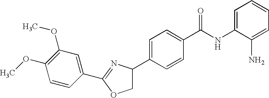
C1(C2=NC(C3=CC=C(C(NC4=CC=CC=C4N)=O)C=C3)CO2)=CC(OC)=C(OC)C=C1
